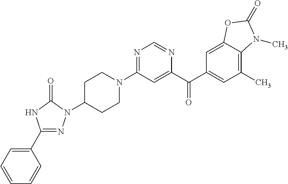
C1C(N2N=C(C3=CC=CC=C3)NC2=O)CCN(C2=NC=NC(C(C3=CC(C)=C4C(=C3)OC(=O)N4C)=O)=C2)C1
